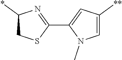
C1(C2=NC(*)CS2)=CC([**])=CN1C
